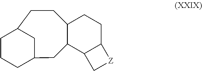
C12CCC3C(CC(CCC1)C2)C1C(CC3)[Z]C1
